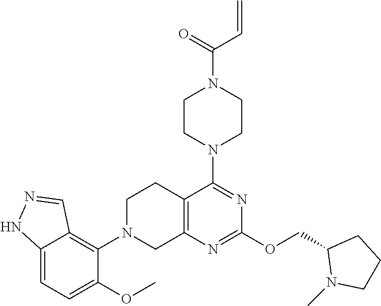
C12=C(N=C(OCC3N(C)CCC3)N=C1N1CCN(C(=O)C=C)CC1)CN(C1=C3C(=CC=C1OC)NN=C3)CC2
